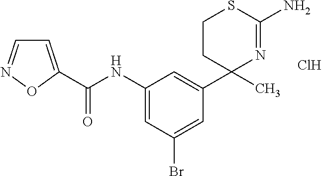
C1(NC(=O)C2=CC=NO2)=CC(Br)=CC(C2(C)N=C(N)SCC2)=C1.Cl
